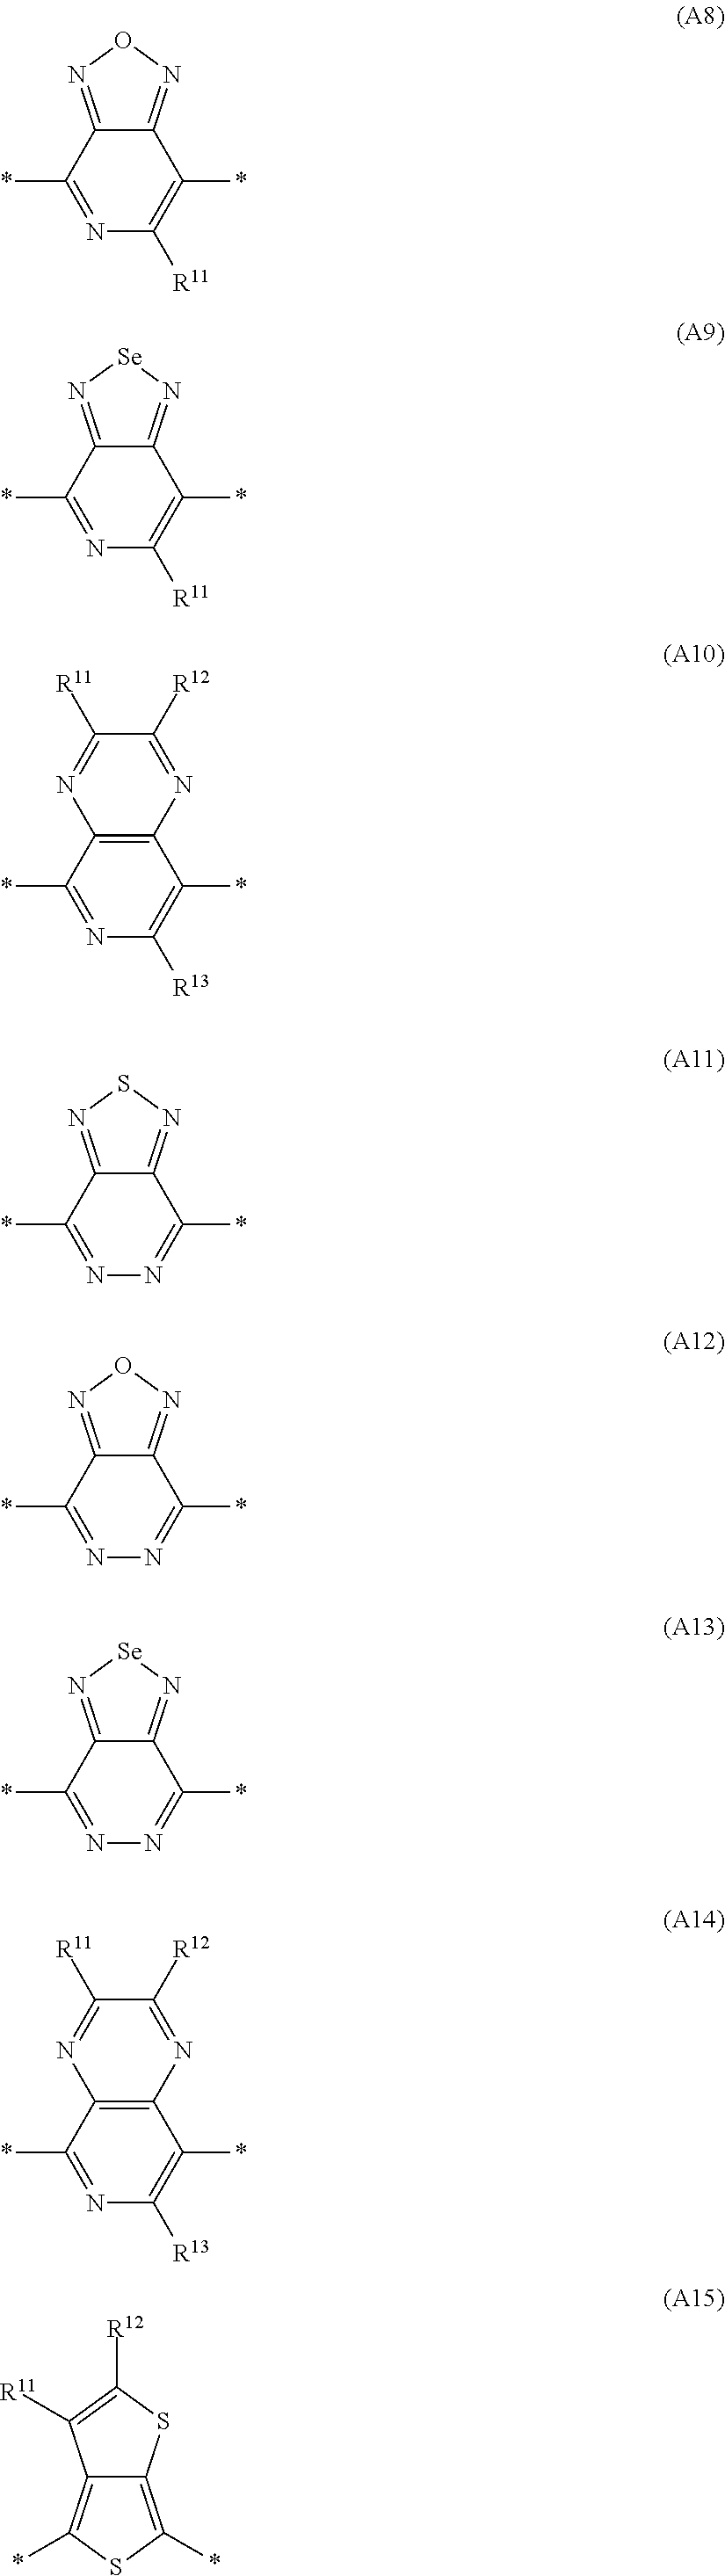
C12=NON=C1C(*)=NC([R11])=C2*.C12=N[Se]N=C1C(*)=NC([R11])=C2*.C12=C(C(*)=NC([R13])=C1*)N=C([R11])C([R12])=N2.C12=NSN=C1C(*)=NN=C2*.C12=NON=C1C(*)=NN=C2*.C12=N[Se]N=C1C(*)=NN=C2*.C12=C(C(*)=NC([R13])=C1*)N=C([R11])C([R12])=N2.C12=C(*)SC(*)=C1SC([R12])=C2[R11]
